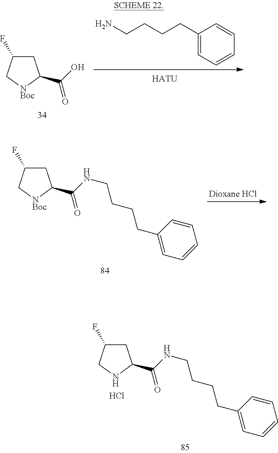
C1(CCCCN)=CC=CC=C1.[HATU].C1C(F)C[NBoc]C1C(O)=O.C1C(F)C[NBoc]C1C(NCCCCC1=CC=CC=C1)=O.C1C(F)CNC1C(NCCCCC1=CC=CC=C1)=O.Cl
